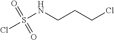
ClS(NCCCCl)(=O)=O
